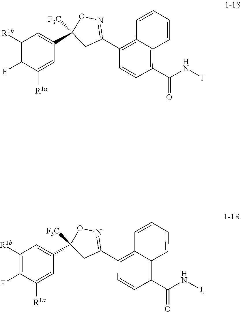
N([J])C(=O)C1=C2C(=C(C3=NOC(C4=CC([R1b])=C(F)C([R1a])=C4)([F3C])C3)C=C1)C=CC=C2.N([J])C(=O)C1=C2C(=C(C3=NOC(C4=CC([R1b])=C(F)C([R1a])=C4)([F3C])C3)C=C1)C=CC=C2
